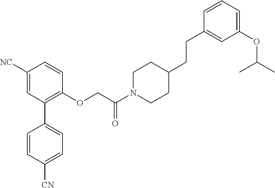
C1([NC])=CC(C2=CC=C([CN])C=C2)=C(OCC(N2CCC(CCC3=CC(OC(C)C)=CC=C3)CC2)=O)C=C1
